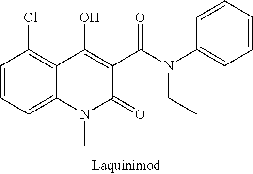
C1=CC=C2C(=C1Cl)C(O)=C(C(N(C1=CC=CC=C1)CC)=O)C(=O)N2C
